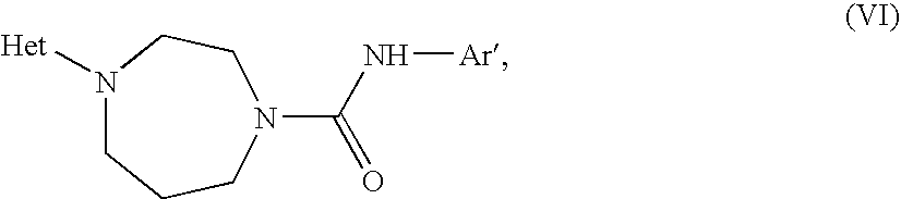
N1([Het])CCCN(C(N[Ar])=O)CC1
